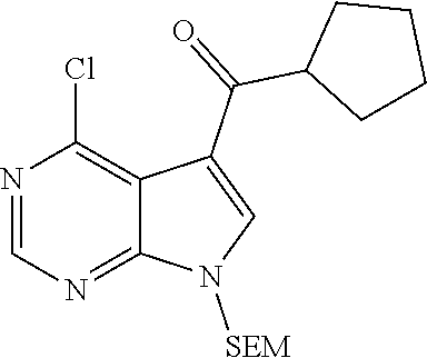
N1=CN=C2C(=C1Cl)C(C(C1CCCC1)=O)=CN2[SEM]
